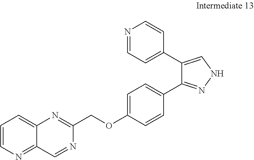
C12=CC=CN=C1C=NC(COC1=CC=C(C3=NNC=C3C3=CC=NC=C3)C=C1)=N2
